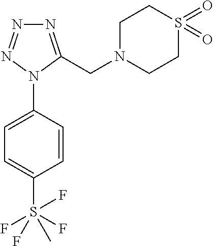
C1=C(N2C(CN3CCS(=O)(=O)CC3)=NN=N2)C=CC(S(F)(F)(F)(C)F)=C1
